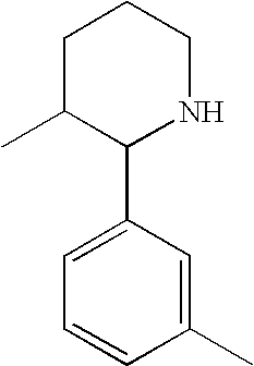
C1C(C)C(C2=CC=CC(C)=C2)NCC1
